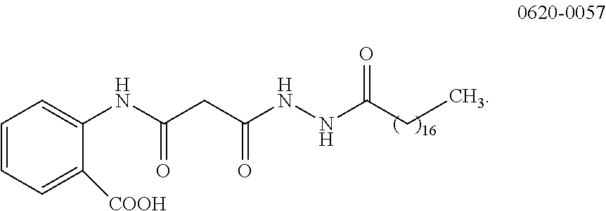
N(C(CC)=O)NC(CC(NC1=CC=CC=C1[COOH])=O)=O
